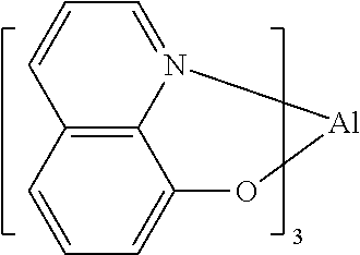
C12=C3N(=CC=C1)[Al]OC3=CC=C2
